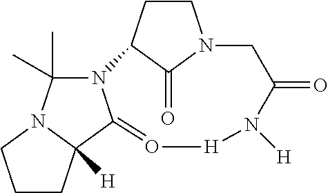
C1CC2([H])N(C1)C(C)(C)N1C2=O[H]N([H])C(=O)CN2CCC1C2=O
